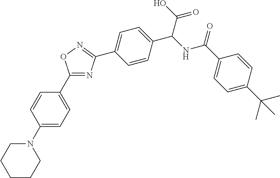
N1(C2=CC=C(C3=NC(C4=CC=C(C(C(=O)O)NC(=O)C5=CC=C(C(C)(C)C)C=C5)C=C4)=NO3)C=C2)CCCCC1
